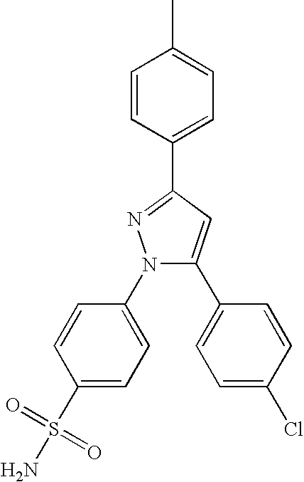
C1=CC(N2C(C3=CC=C(Cl)C=C3)=CC(C3=CC=C(C)C=C3)=N2)=CC=C1S(=O)(=O)N
